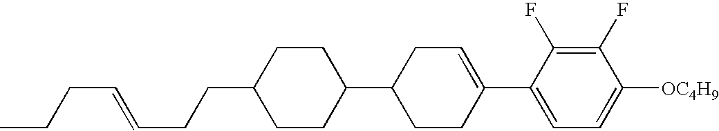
C1(F)=C(F)C(C2=CCC(C3CCC(CCC=CCCC)CC3)CC2)=CC=C1[OC4H9]
